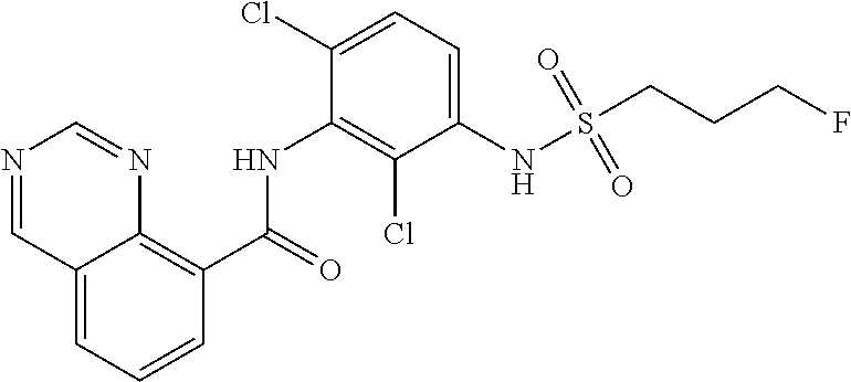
O=C(NC1=C(Cl)C(NS(CCCF)(=O)=O)=CC=C1Cl)C1=C2C(=CC=C1)C=NC=N2
